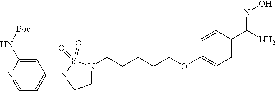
C1(N2CCN(CCCCCOC3=CC=C(C(N)=NO)C=C3)S2(=O)=O)=CC=NC(N[Boc])=C1
